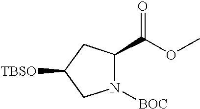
N1([BOC])C(C(OC)=O)CC([TBSO])C1
